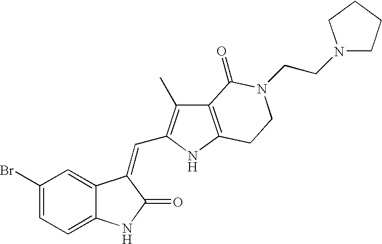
C1=C(Br)C=C2C(=C1)NC(=O)C2=CC1=C(C)C2=C(N1)CCN(CCN1CCCC1)C2=O
